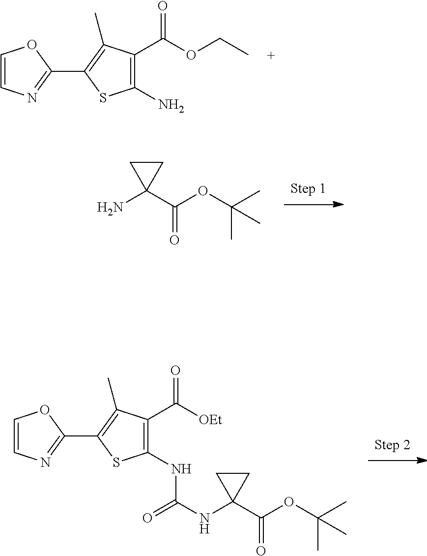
C1(C2=NC=CO2)=C(C)C(C(OCC)=O)=C(N)S1.NC1(C(OC(C)(C)C)=O)CC1.C1(C2=NC=CO2)=C(C)C(C([OEt])=O)=C(NC(NC2(C(OC(C)(C)C)=O)CC2)=O)S1
